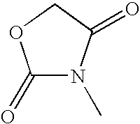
C1(=O)N(C)C(=O)CO1
